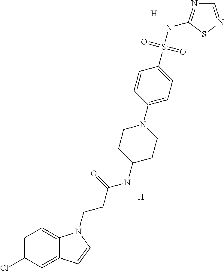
[H].[H].C1=C(Cl)C=C2C(=C1)N(CCC(=O)NC1CCN(C3=CC=C(S(NC4=NC=NS4)(=O)=O)C=C3)CC1)C=C2
